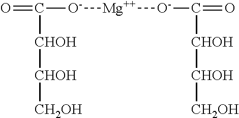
O=C([CHOH][CHOH][CH2OH])[O-][Mg][O-]C([CHOH][CHOH][CH2OH])=O
